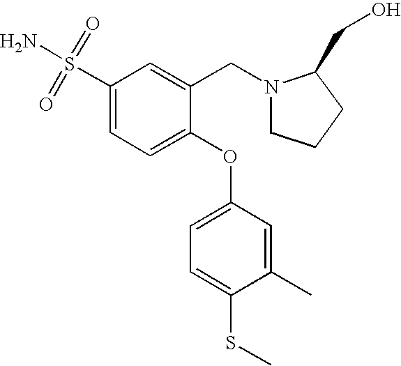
C1(S(=O)(=O)N)=CC=C(OC2=CC=C(SC)C(C)=C2)C(CN2CCCC2CO)=C1
